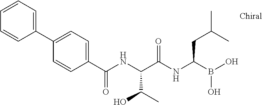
C1(C(NC(C(NC(B(O)O)CC(C)C)=O)C(C)O)=O)=CC=C(C2=CC=CC=C2)C=C1
